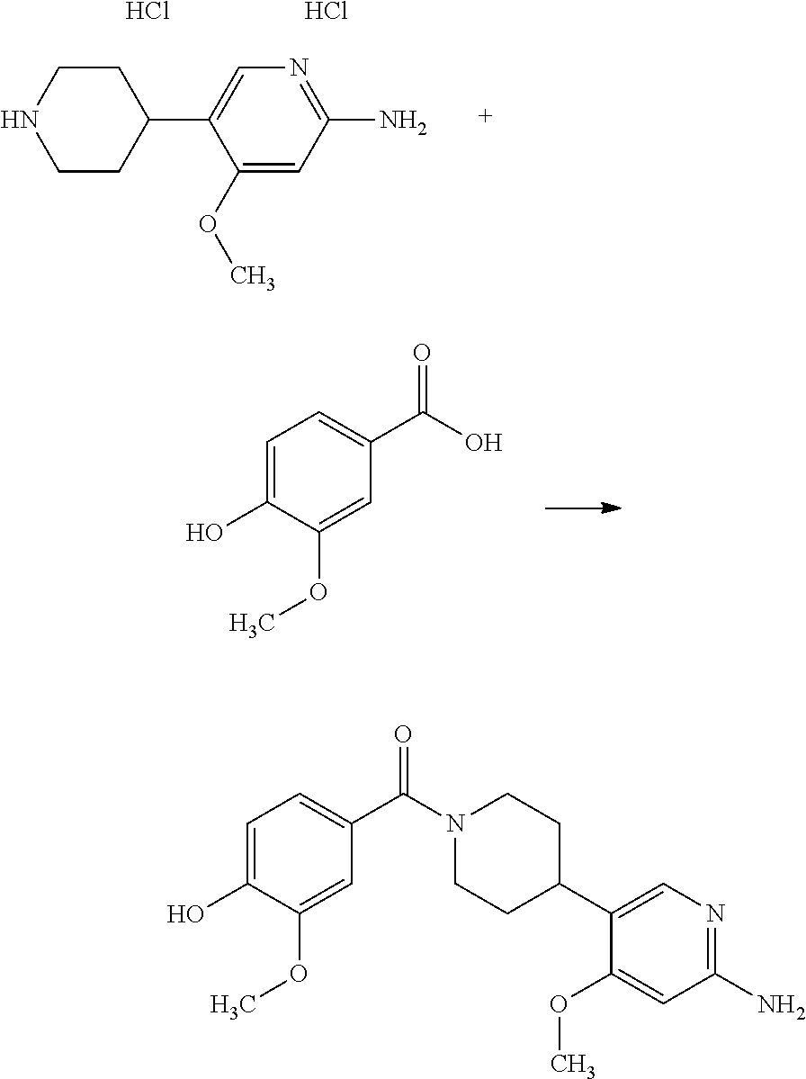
C1CC(C2=CN=C(N)C=C2OC)CCN1.Cl.Cl.C1=C(O)C(OC)=CC(C(O)=O)=C1.C1=C(O)C(OC)=CC(C(N2CCC(C3=CN=C(N)C=C3OC)CC2)=O)=C1
